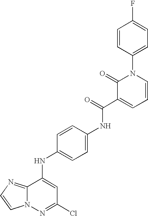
C12=NC=CN1N=C(Cl)C=C2NC1=CC=C(NC(C2=CC=CN(C3=CC=C(F)C=C3)C2=O)=O)C=C1
